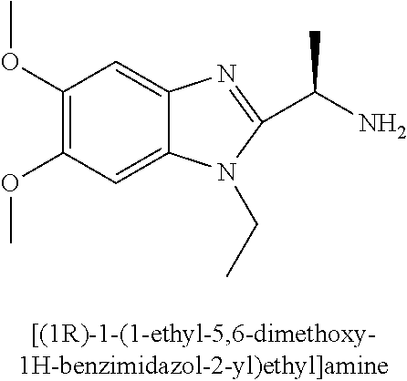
C1(OC)=C(OC)C=C2C(=C1)N=C(C(C)N)N2CC
